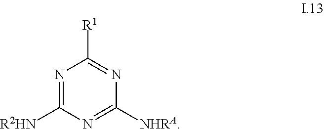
N1=C([R2HN])N=C([NHRA])N=C1[R1]
